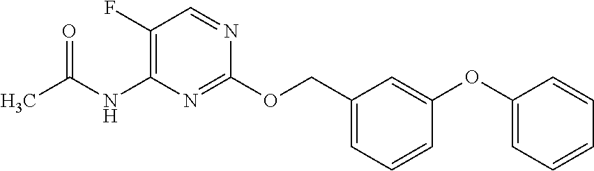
CC(NC1=C(F)C=NC(OCC2=CC=CC(OC3=CC=CC=C3)=C2)=N1)=O
